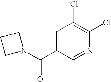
C1=C(C(N2CCC2)=O)C=NC(Cl)=C1Cl
